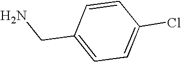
C1=CC(CN)=CC=C1Cl
